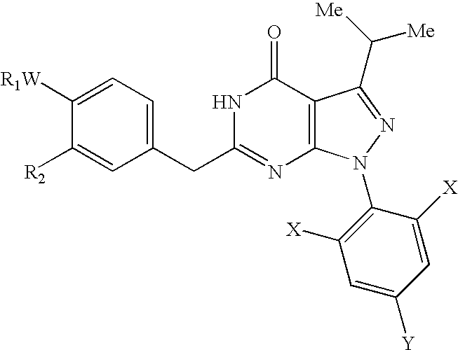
N1C(CC2=CC=C([R1W])C([R2])=C2)=NC2=C(C1=O)C(C([Me])[Me])=NN2C1=C([X])C=C([Y])C=C1[X]
